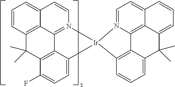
C1=CC2=CC=CC3=C2C2=N1[Ir]1(C4=CC=C(F)C(=C24)C3(C)C)N2=CC=C3C4=C2C2=C1C=CC=C2C(C)(C)C4=CC=C3
